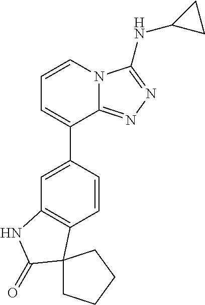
C1=CN2C(=NN=C2NC2CC2)C(C2=CC3=C(C=C2)C2(C(=O)N3)CCCC2)=C1
